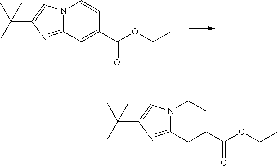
C(C)(C)(C1=CN2C(=N1)C=C(C(OCC)=O)C=C2)C.C(C)(C)(C1=CN2C(=N1)CC(C(OCC)=O)CC2)C
